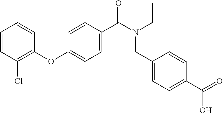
C1=CC(Cl)=C(OC2=CC=C(C(N(CC3=CC=C(C(=O)O)C=C3)CC)=O)C=C2)C=C1
